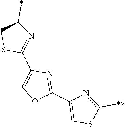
O1C(C2=CSC([**])=N2)=NC(C2=NC(*)CS2)=C1
